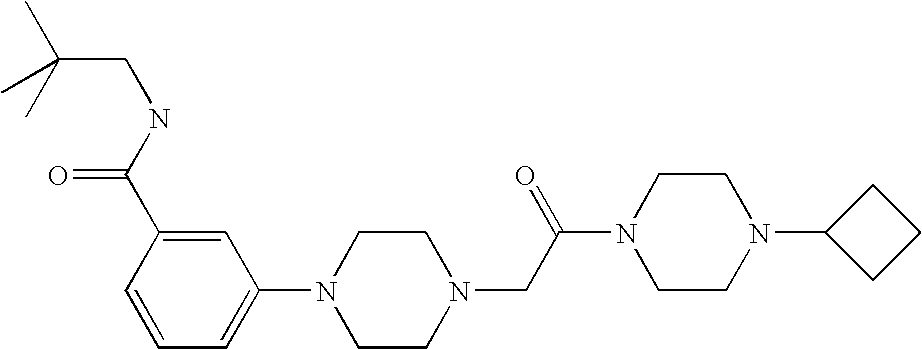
C1=C(C(NCC(C)(C)C)=O)C=CC=C1N1CCN(CC(N2CCN(C3CCC3)CC2)=O)CC1
